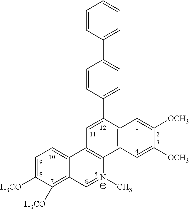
C1=C([H3CO])C([H3CO])=C2C(=C1)C1=C([N+](C)=C2)C2=C(C(C3=CC=C(C4=CC=CC=C4)C=C3)=C1)C=C([OCH3])C([OCH3])=C2
